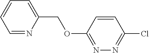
C1=NC(COC2=NN=C(Cl)C=C2)=CC=C1
